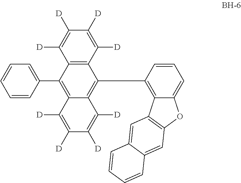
C12=C(C([D])=C([D])C([D])=C1[D])C(C1=C3C(=CC=C1)OC1=C3C=C3C(=C1)C=CC=C3)=C1C(=C2C2=CC=CC=C2)C([D])=C([D])C([D])=C1[D]
